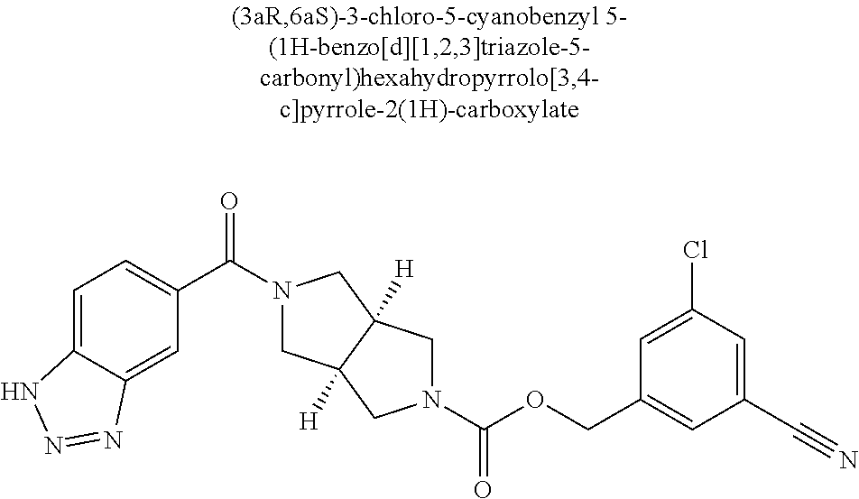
C1(C(=O)N2CC3([H])C([H])(C2)CN(C(OCC2=CC(C#N)=CC(Cl)=C2)=O)C3)=CC=C2C(=C1)N=NN2
